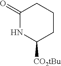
C1(=O)NC([CO2tBu])CCC1
